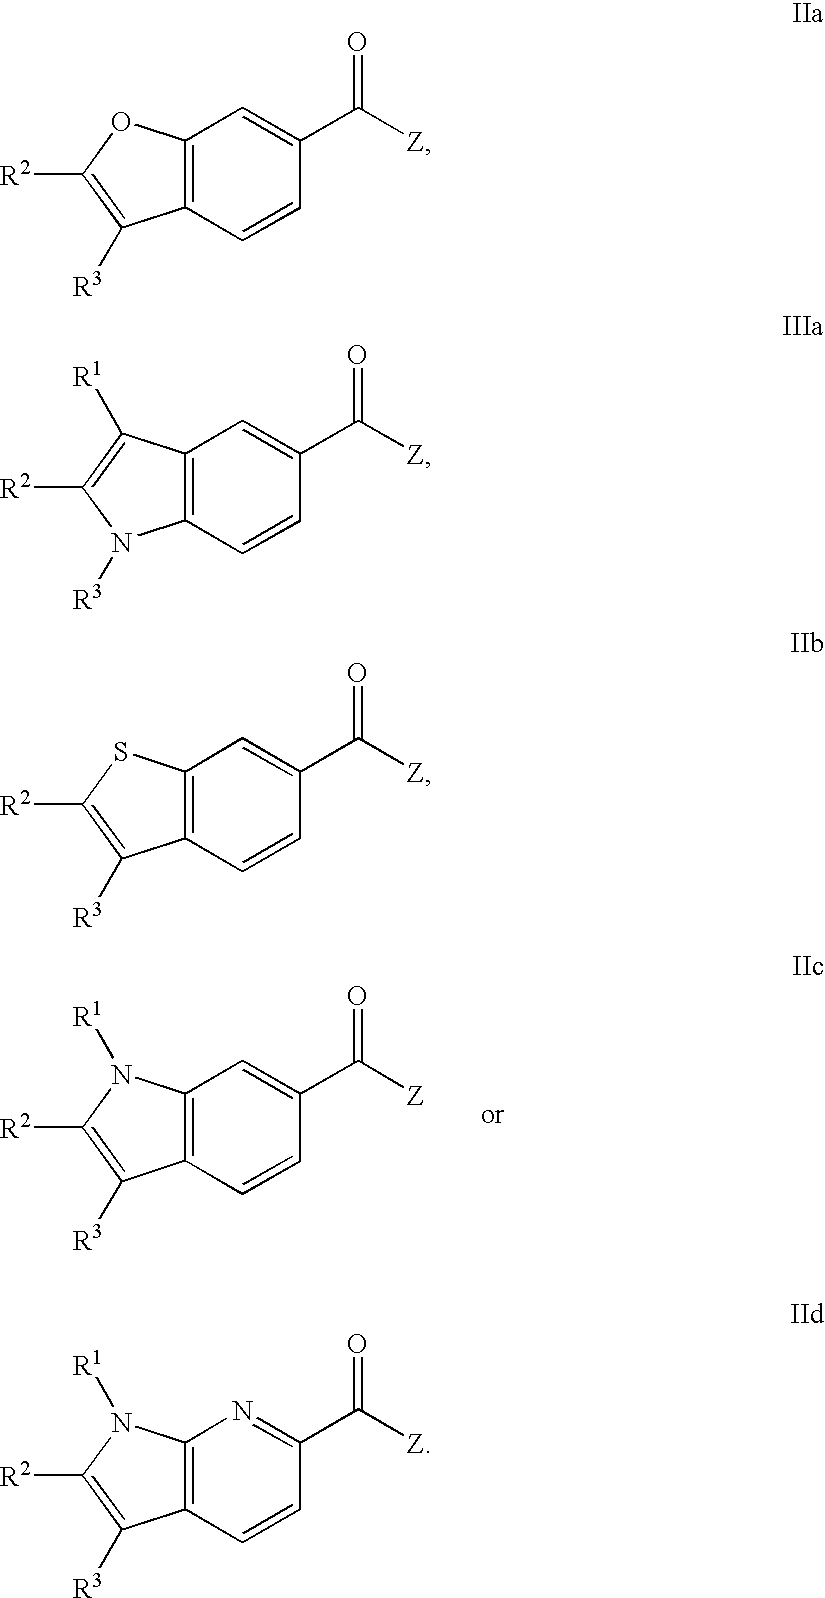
C12=C(C=CC(C([Z])=O)=C1)C([R3])=C([R2])O2.C12=C(C=CC(C([Z])=O)=C1)N([R3])C([R2])=C2[R1].C12=C(C=CC(C([Z])=O)=C1)C([R3])=C([R2])S2.C12=C(C=CC(C([Z])=O)=C1)C([R3])=C([R2])N2[R1].C12=C(C=CC(C([Z])=O)=N1)C([R3])=C([R2])N2[R1]
